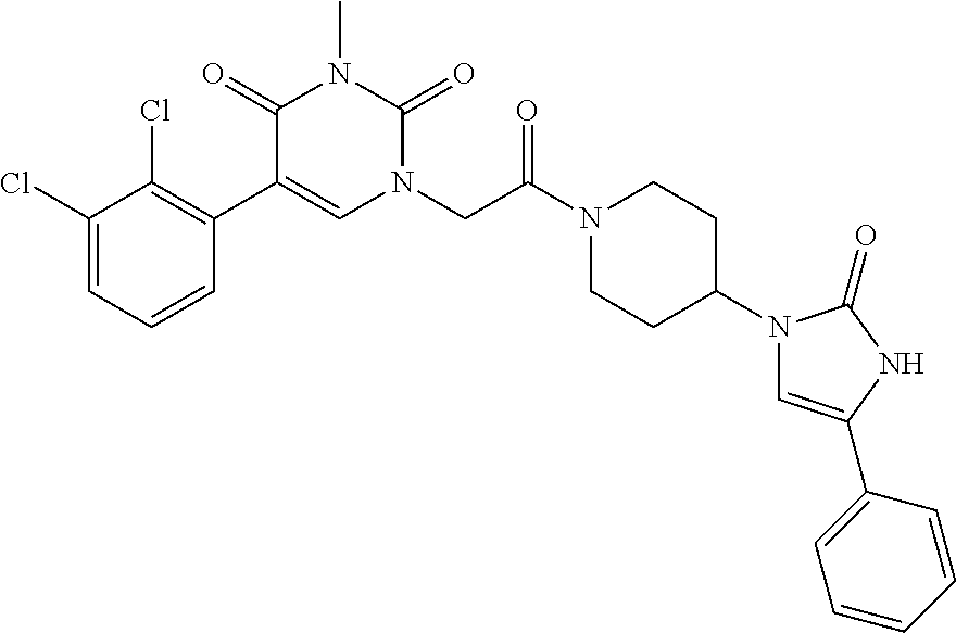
C1(Cl)=CC=CC(C2=CN(CC(N3CCC(N4C=C(C5=CC=CC=C5)NC4=O)CC3)=O)C(=O)N(C)C2=O)=C1Cl
